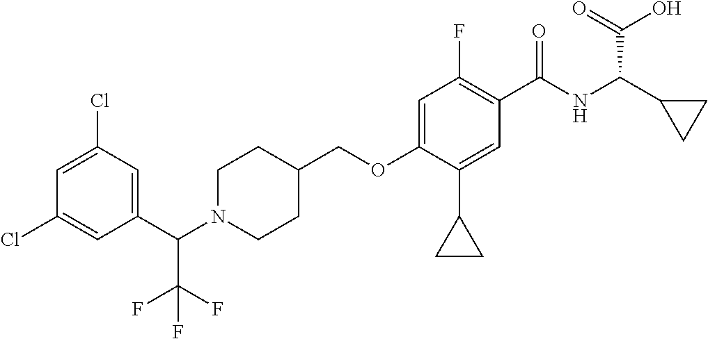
C1=C(Cl)C=C(C(C(F)(F)F)N2CCC(COC3=CC(F)=C(C(NC(C4CC4)C(=O)O)=O)C=C3C3CC3)CC2)C=C1Cl
